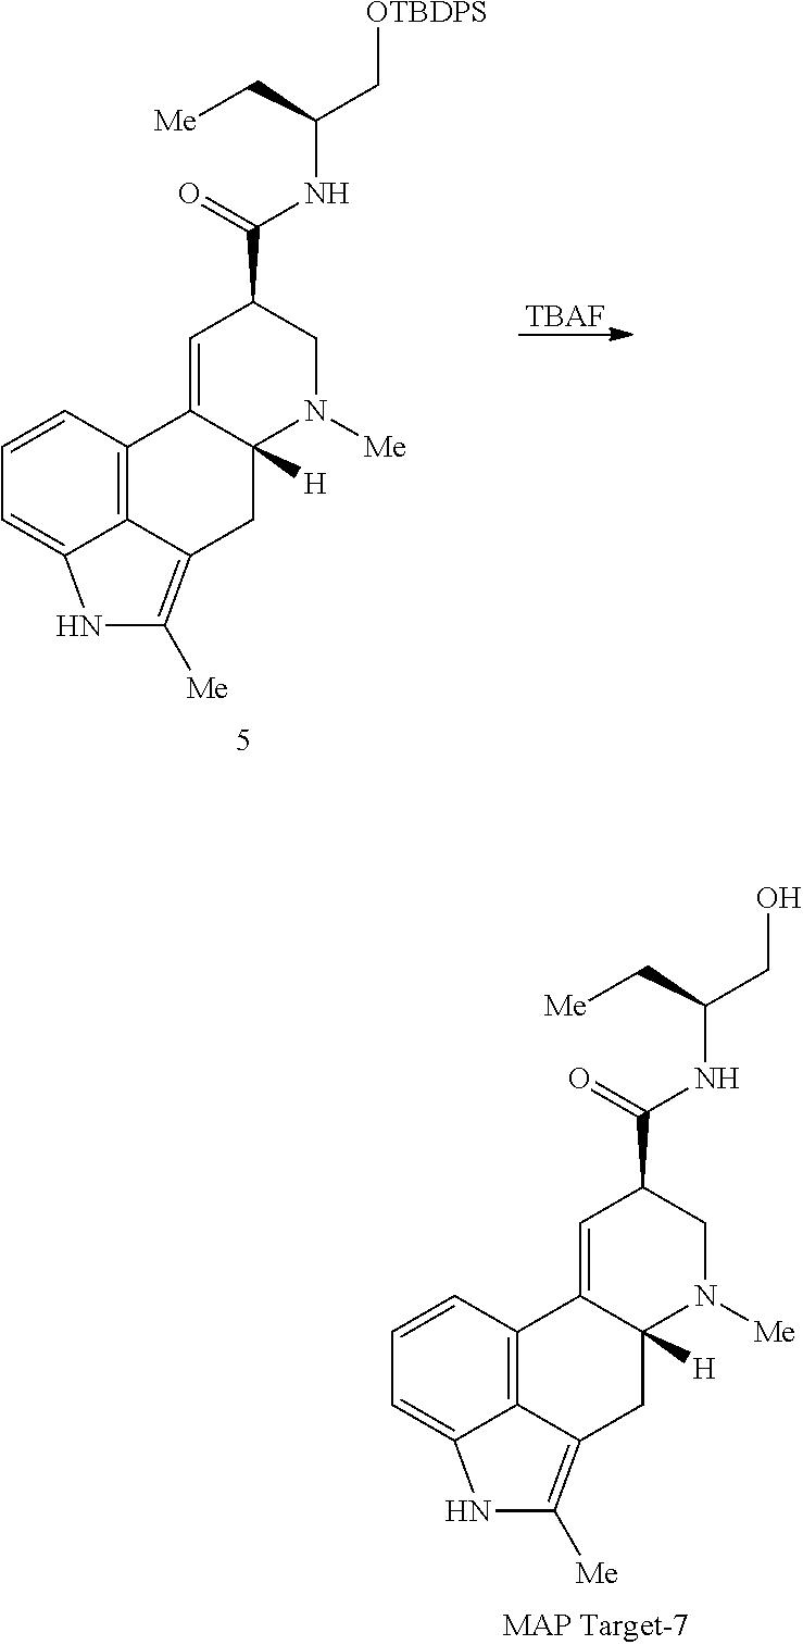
C12=C3C=CC=C1NC([Me])=C2CC1([H])C3=CC(C(NC(C[Me])C[OTBDPS])=O)CN1[Me].[TBAF].C12=C3C=CC=C1NC([Me])=C2CC1([H])C3=CC(C(NC(C[Me])CO)=O)CN1[Me]
